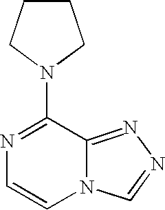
N1=C(N2CCCC2)C2=NN=CN2C=C1
